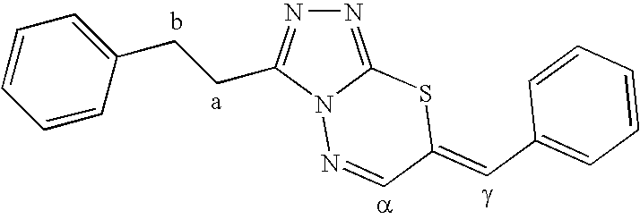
N1=C2N(N=CC(=CC3=CC=CC=C3)S2)C(CCC2=CC=CC=C2)=N1
